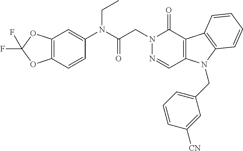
C12=C(C(=O)N(CC(=O)N(C3=CC4=C(C=C3)OC(F)(F)O4)CC)N=C1)C1=C(N2CC2=CC=CC([CN])=C2)C=CC=C1
